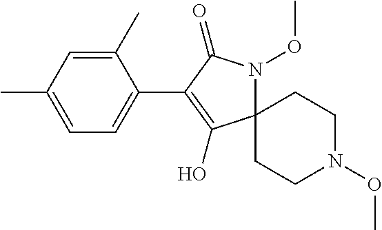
C1(C)=CC(C)=CC=C1C1=C(O)C2(N(OC)C1=O)CCN(OC)CC2
